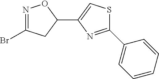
N1=C(Br)CC(C2=CSC(C3=CC=CC=C3)=N2)O1
